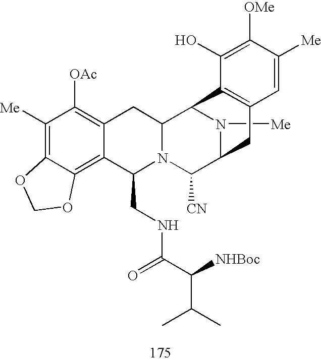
C1([Me])=C2C(=C3C(=C1[OAc])CC1N(C3CNC(=O)C([NHBoc])C(C)C)C([CN])C3N([Me])C1C1=C(C3)C=C([Me])C([OMe])=C1O)OCO2
